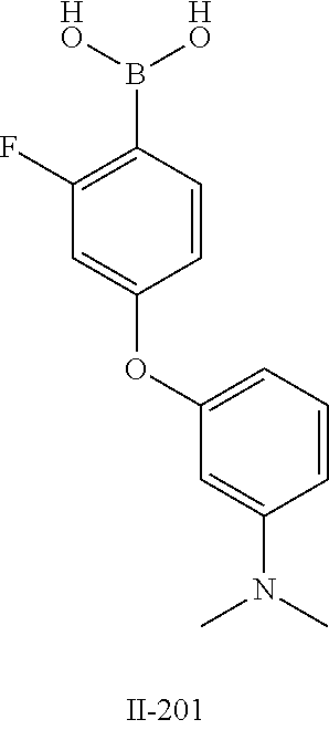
C1(F)=C(B([HO])[HO])C=CC(OC2=CC=CC(N(C)C)=C2)=C1
